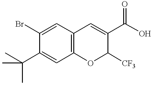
C1(C(C)(C)C)=CC2=C(C=C1Br)C=C(C(O)=O)C([CF3])O2
